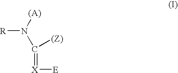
[R]N([(A)])C([(Z)])=[X][E]
